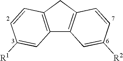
C12=C(CC3=C1C=C([R2])C=C3)C=CC([R1])=C2
